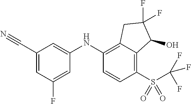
C1(NC2=C3C(=C(S(C(F)(F)F)(=O)=O)C=C2)C(O)C(F)(F)C3)=CC(C#N)=CC(F)=C1
